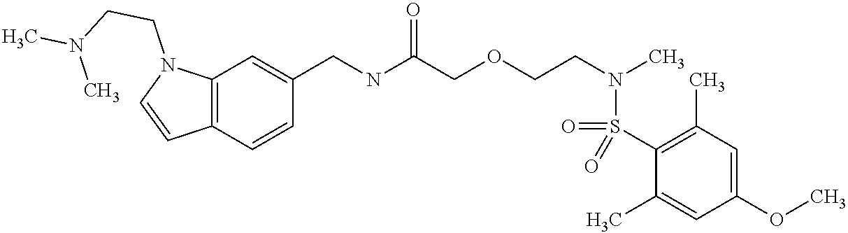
C12=C(C=CC(CNC(COCCN(C)S(=O)(C3=C(C)C=C(OC)C=C3C)=O)=O)=C1)C=CN2CCN(C)C
